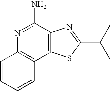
N1=C(N)C2=C(C3=C1C=CC=C3)SC(C(C)C)=N2
